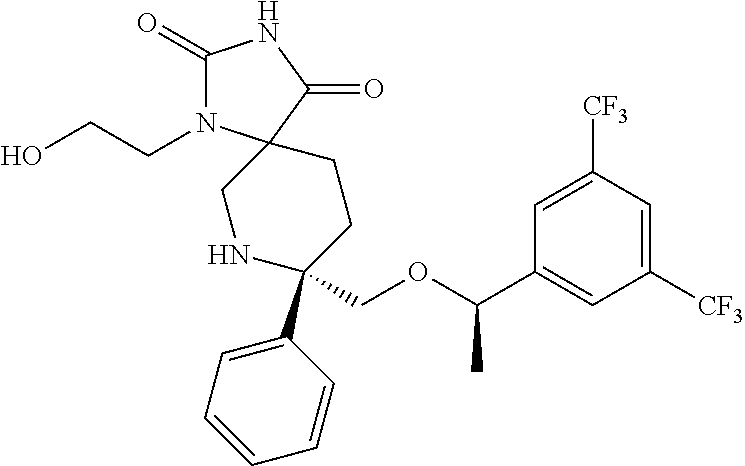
C1(=O)N(CCO)C2(C(=O)N1)CNC(C1=CC=CC=C1)(COC(C1=CC([CF3])=CC([CF3])=C1)C)CC2
